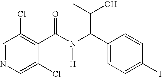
C1=NC=C(Cl)C(C(=O)N([H])C(C(O)C)C2=CC=C(I)C=C2)=C1Cl
